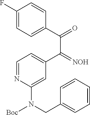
C1=C(C(C(=O)C2=CC=C(F)C=C2)=[NOH])C=C(N(CC2=CC=CC=C2)[Boc])N=C1
